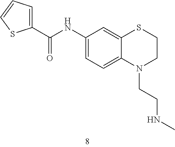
C1(NC(C2=CC=CS2)=O)=CC=C2C(=C1)SCCN2CCNC
